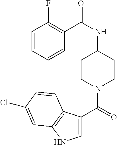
C(NC1CCN(C(=O)C2=CNC3=C2C=CC(Cl)=C3)CC1)(C1=C(F)C=CC=C1)=O
